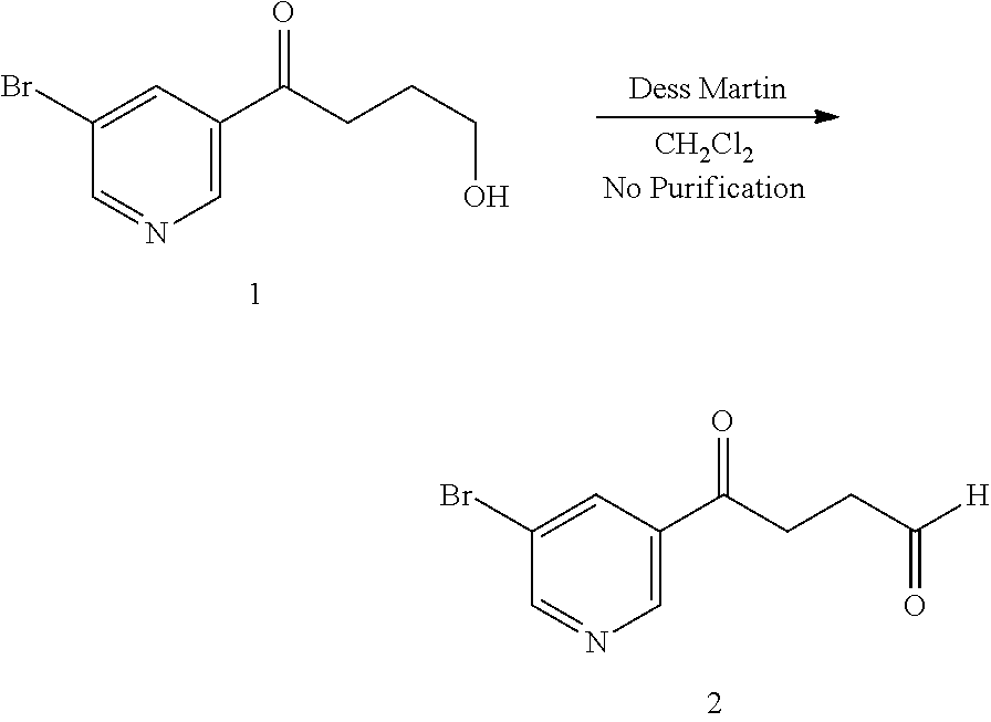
C1=C(C(CCCO)=O)C=C(Br)C=N1.C1=C(C(CCC(=O)[H])=O)C=C(Br)C=N1
